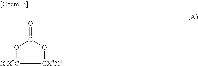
C1(=O)O[XIX2C][CX3X4]O1
